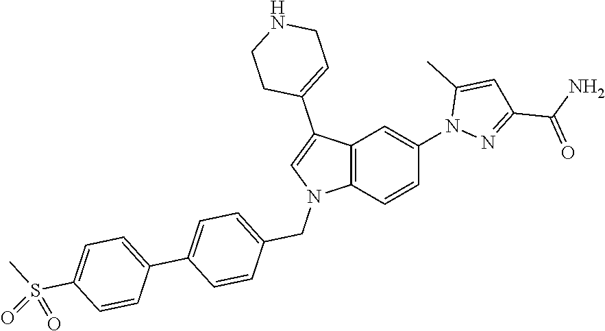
C12=C(C=CC(N3N=C(C(N)=O)C=C3C)=C1)N(CC1=CC=C(C3=CC=C(S(C)(=O)=O)C=C3)C=C1)C=C2C1=CCNCC1
